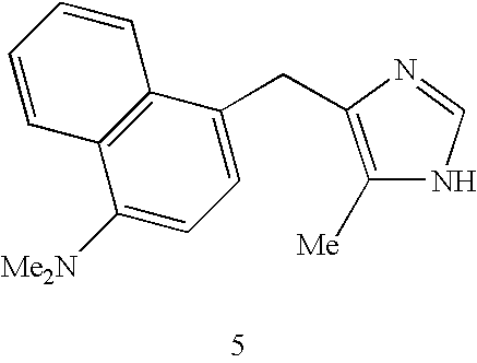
C12=C(C(CC3=C([Me])NC=N3)=CC=C1[Me2N])C=CC=C2
